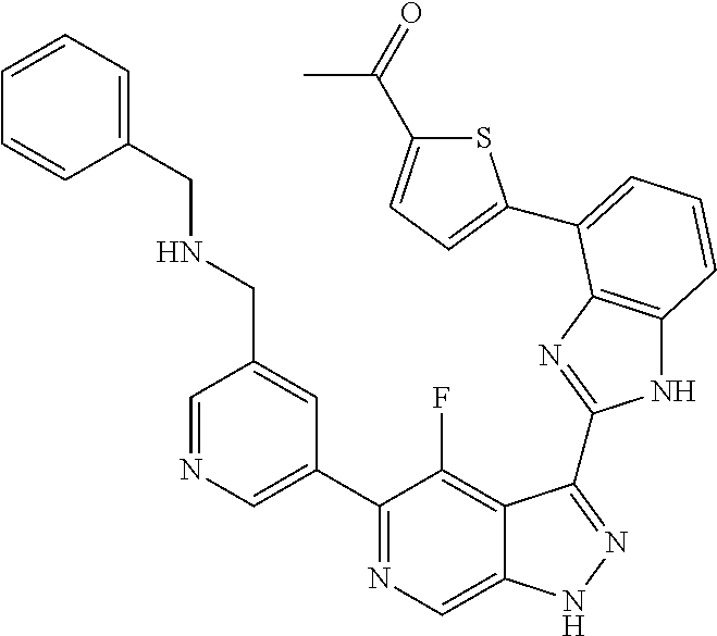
C1=NC=C(C2=NC=C3C(=C2F)C(C2=NC4=C(N2)C=CC=C4C2=CC=C(C(=O)C)S2)=NN3)C=C1CNCC1=CC=CC=C1
